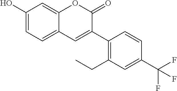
C1(O)=CC=C2C(=C1)OC(=O)C(C1=C(CC)C=C(C(F)(F)F)C=C1)=C2
